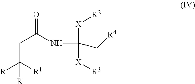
C(C([R1])([R])[R])C(NC([X][R2])([X][R3])C[R4])=O
